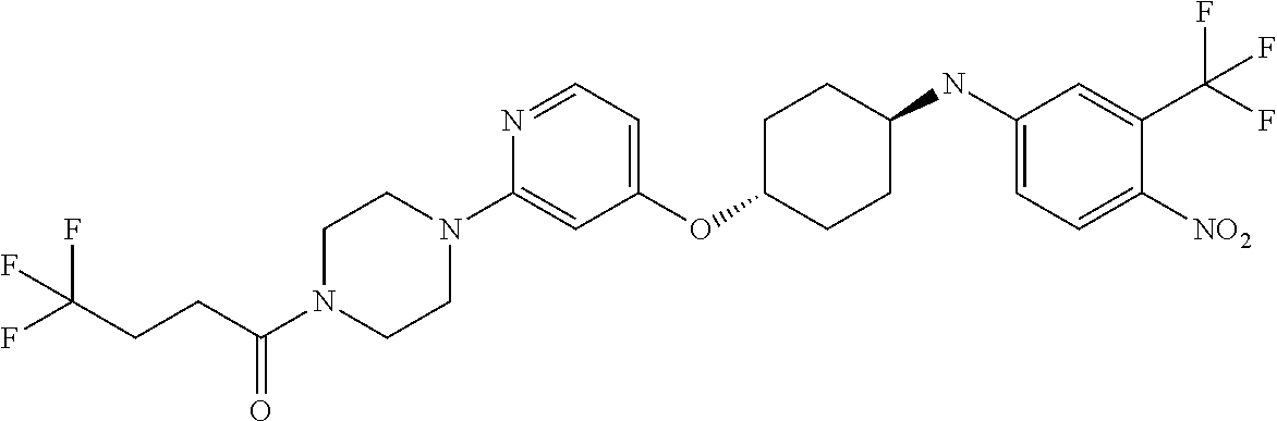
C1(OC2CCC(NC3=CC=C([NO2])C(C(F)(F)F)=C3)CC2)=CC=NC(N2CCN(C(CCC(F)(F)F)=O)CC2)=C1
